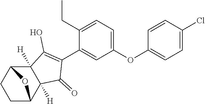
C1C2C3([H])C([H])(C(C1)O2)C(=O)C(C1=CC(OC2=CC=C(Cl)C=C2)=CC=C1CC)=C3O
